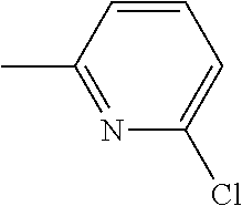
C1=CC(C)=NC(Cl)=C1
